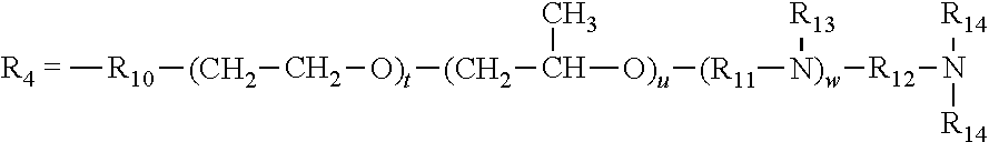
C[R10][(CH2]C[O)t][(CH2]C(C)[O)u][(R11][N)w]([R13])[R12]N([R14])[R14]
